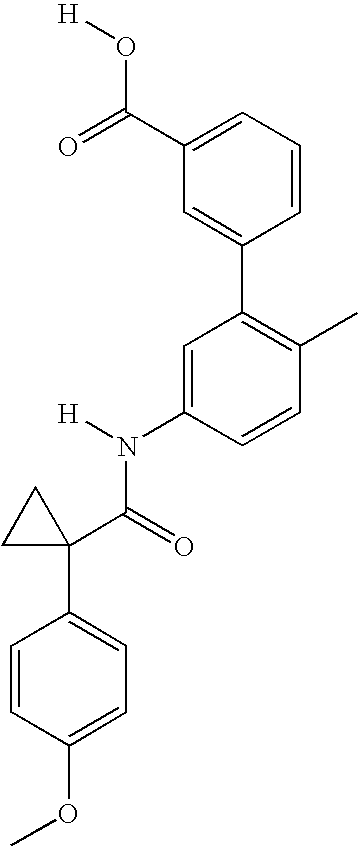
C1=C(C(=O)O[H])C=C(C2=C(C)C=CC(N(C(=O)C3(C4=CC=C(OC)C=C4)CC3)[H])=C2)C=C1
